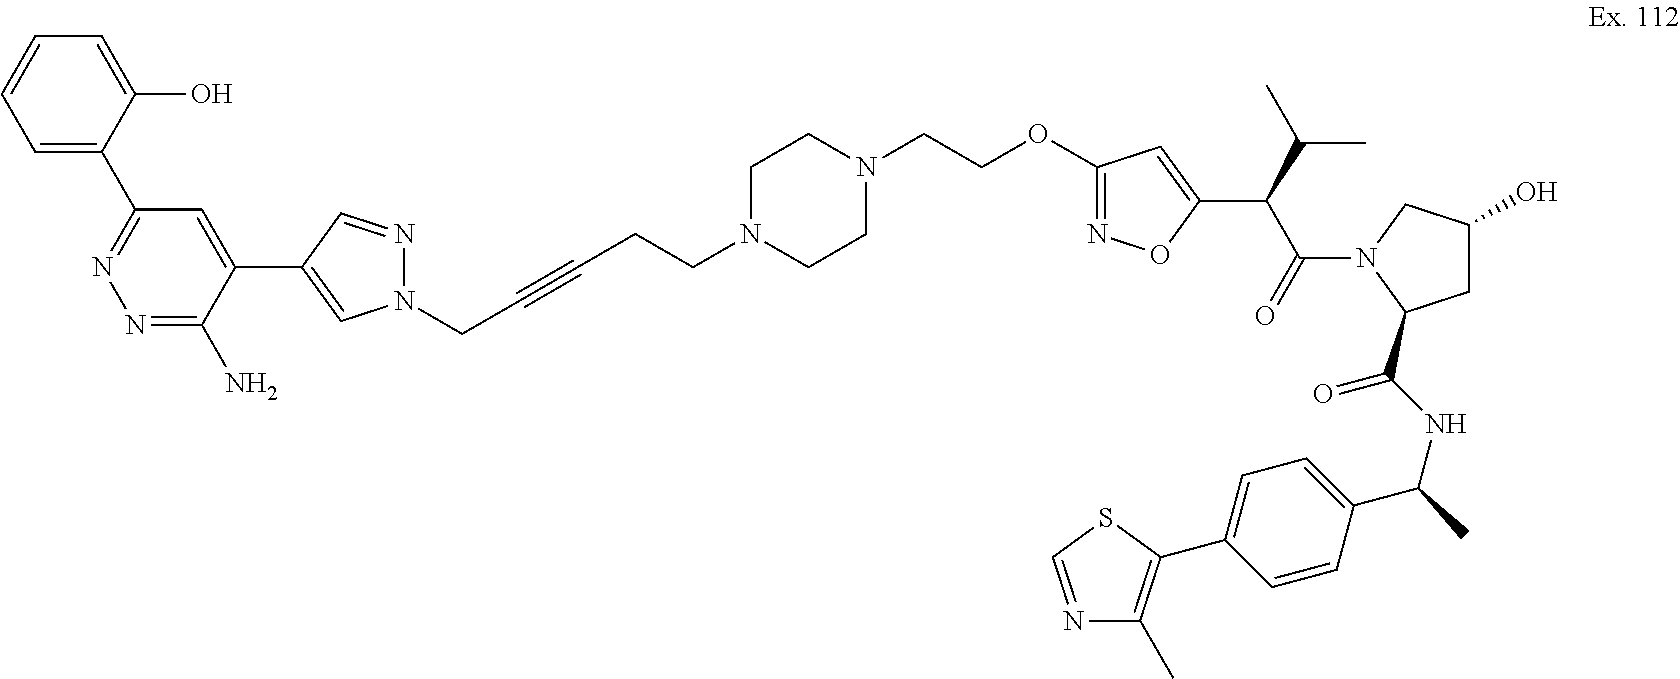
C(CN1CCN(CCOC2=NOC(C(C(N3C(C(NC(C)C4=CC=C(C5=C(C)N=CS5)C=C4)=O)CC(O)C3)=O)C(C)C)=C2)CC1)C#CCN1N=CC(C2=CC(C3=CC=CC=C3O)=NN=C2N)=C1
